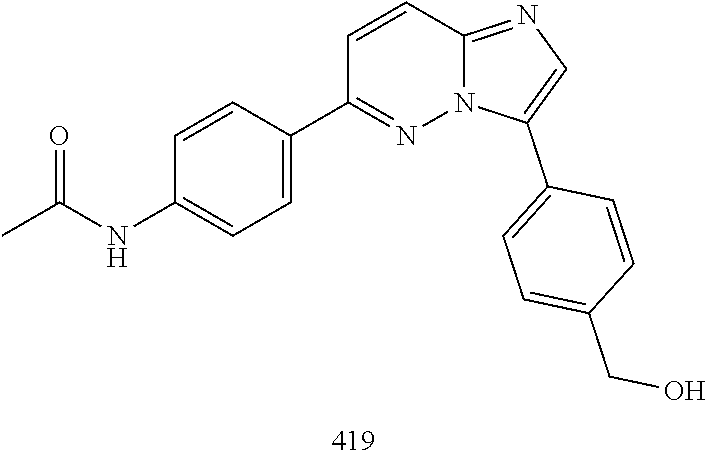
C1=CC(C2=NN3C(=NC=C3C3=CC=C(CO)C=C3)C=C2)=CC=C1NC(=O)C
